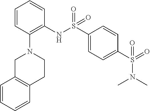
C1=CC(N2CC3=C(CC2)C=CC=C3)=C(NS(C2=CC=C(S(=O)(N(C)C)=O)C=C2)(=O)=O)C=C1
